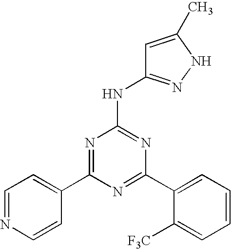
N1=C(C2=CC=CC=C2[F3C])N=C(NC2=NNC(C)=C2)N=C1C1=CC=NC=C1
